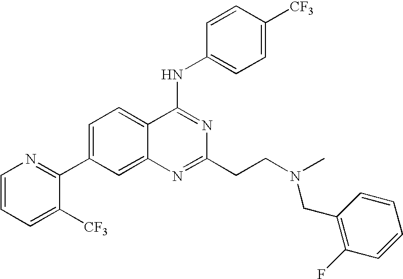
C1=CC=C([CF3])C(C2=CC=C3C(=C2)N=C(CCN(CC2=C(F)C=CC=C2)C)N=C3NC2=CC=C([CF3])C=C2)=N1
